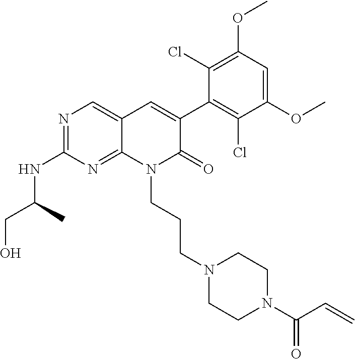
C1(NC(C)CO)=NC=C2C(=N1)N(CCCN1CCN(C(C=C)=O)CC1)C(=O)C(C1=C(Cl)C(OC)=CC(OC)=C1Cl)=C2
